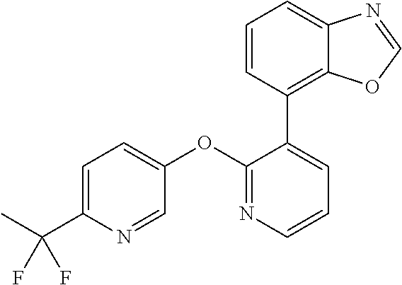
C1=C(C(F)(F)C)N=CC(OC2=NC=CC=C2C2=C3C(=CC=C2)N=CO3)=C1
